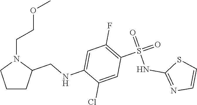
C1=C(NCC2N(CCOC)CCC2)C(Cl)=CC(S(=O)(NC2=NC=CS2)=O)=C1F
